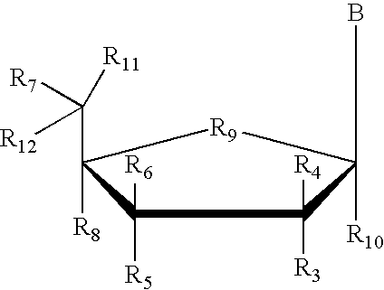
C1([R5])([R6])C([R8])(C([R7])([R12])[R11])[R9]C([R10])(B)C1([R3])[R4]
